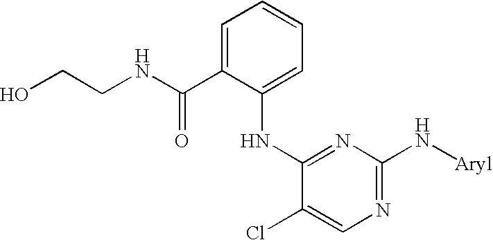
C1=C(C(NCCO)=O)C(NC2=NC(N[Aryl])=NC=C2Cl)=CC=C1
